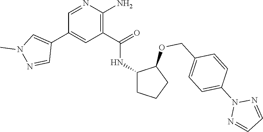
C1(COC2C(NC(C3=C(N)N=CC(C4=CN(C)N=C4)=C3)=O)CCC2)=CC=C(N2N=CC=N2)C=C1
